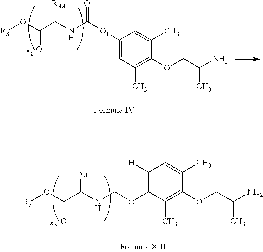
[R3]OC(=O)C(NC([O1]C1=CC(C)=C(OCC(N)C)C(C)=C1)=O)[RAA].[R3]OC(=O)C(NC[O1]C1=C([H])C=C(C)C(OCC(N)C)=C1C)[RAA]
